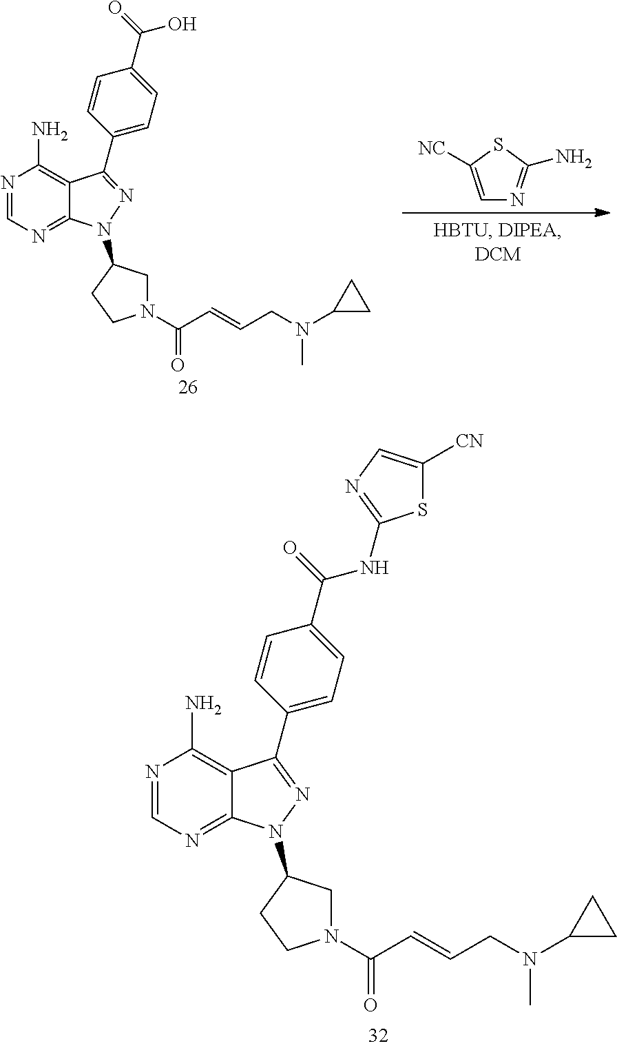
N1=CN=C2C(=C1N)C(C1=CC=C(C(=O)O)C=C1)=NN2C1CN(C(C=CCN(C2CC2)C)=O)CC1.C1=C([NC])SC(N)=N1.N1=CN=C2C(=C1N)C(C1=CC=C(C(=O)NC3=NC=C([CN])S3)C=C1)=NN2C1CN(C(C=CCN(C2CC2)C)=O)CC1
